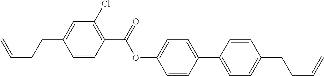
C1(C(OC2=CC=C(C3=CC=C(CCC=C)C=C3)C=C2)=O)=C(Cl)C=C(CCC=C)C=C1
